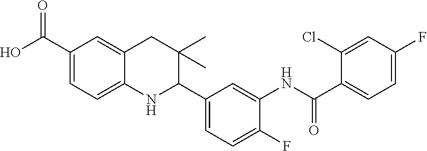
OC(C1=CC=C2C(=C1)CC(C)(C)C(C1=CC=C(F)C(NC(C3=CC=C(F)C=C3Cl)=O)=C1)N2)=O
